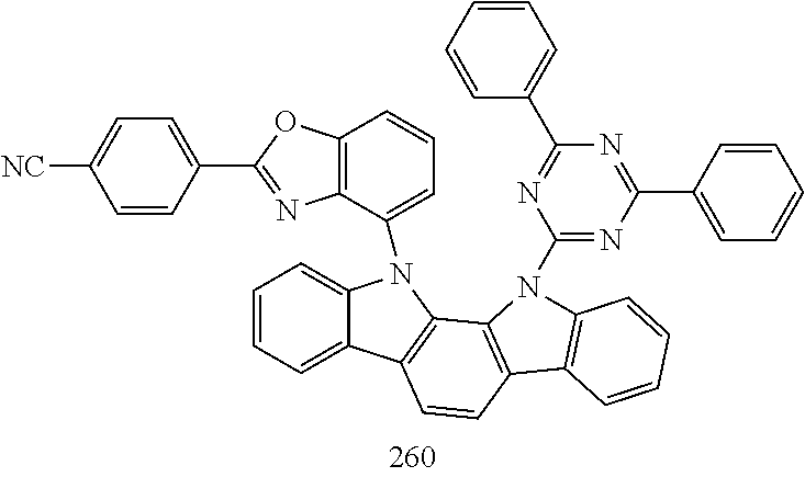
N1=C(N2C3=C(C=CC=C3)C3=C2C2=C(C=C3)C3=CC=CC=C3N2C2=CC=CC3=C2N=C(C2=CC=C([NC])C=C2)O3)N=C(C2=CC=CC=C2)N=C1C1=CC=CC=C1
